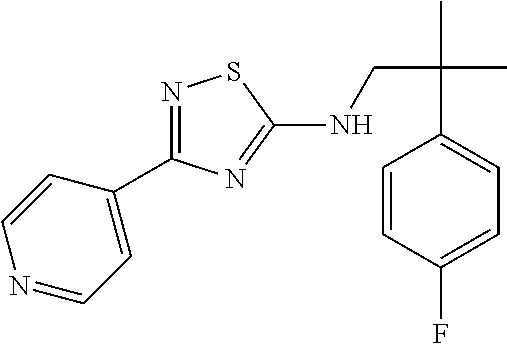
N1=C(C2=CC=NC=C2)N=C(NCC(C)(C)C2=CC=C(F)C=C2)S1
